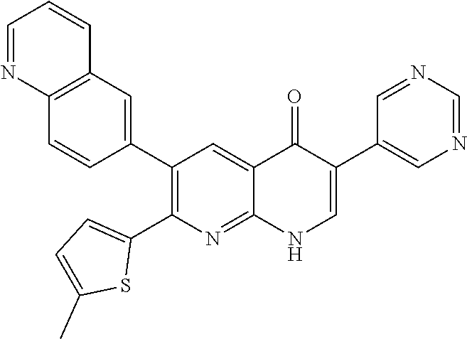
C12=C(C=C(C3=C(C4=CC=C(C)S4)N=C4C(=C3)C(=O)C(C3=CN=CN=C3)=CN4)C=C1)C=CC=N2
